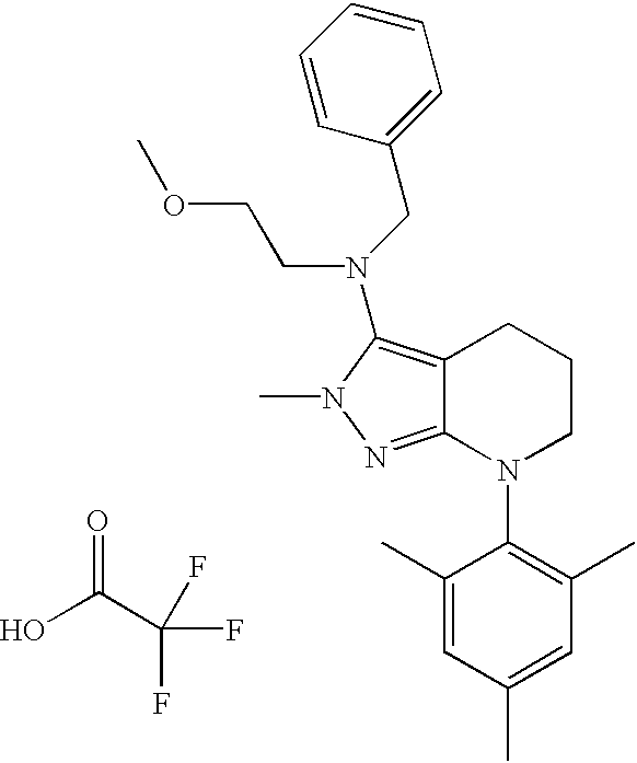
C12=C(N(CC3=CC=CC=C3)CCOC)N(C)N=C1N(C1=C(C)C=C(C)C=C1C)CCC2.O=C(C(F)(F)F)O
